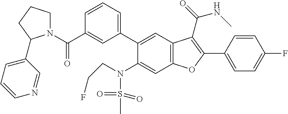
C1=CC(C2=C(C(=O)NC)C3=C(C=C(N(S(C)(=O)=O)CCF)C(C4=CC=CC(C(N5CCCC5C5=CC=CN=C5)=O)=C4)=C3)O2)=CC=C1F
